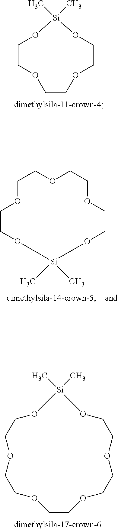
C1COCCOCCO[Si](C)(C)O1.C1COCCOCCO[Si](C)(C)OCCO1.C1COCCOCCOCCOCCO[Si](C)(C)O1
